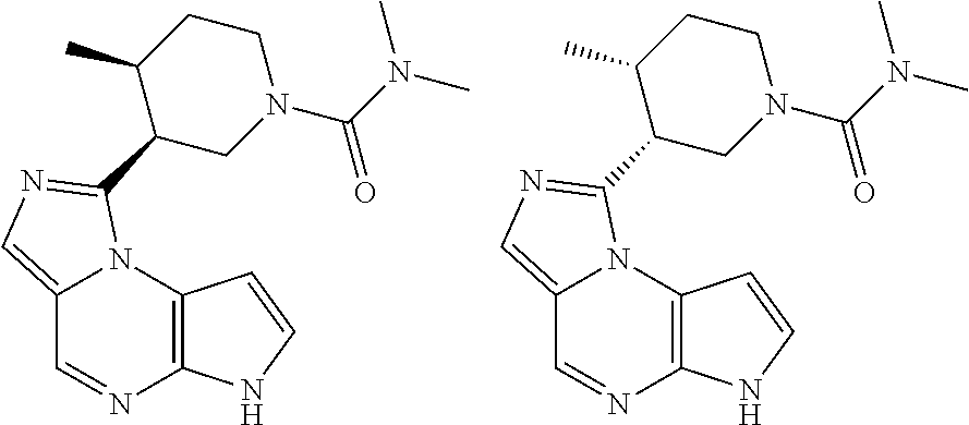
C12=CN=C(C3CN(C(=O)N(C)C)CCC3C)N1C1=C(N=C2)NC=C1.C12=CN=C(C3CN(C(=O)N(C)C)CCC3C)N1C1=C(N=C2)NC=C1
